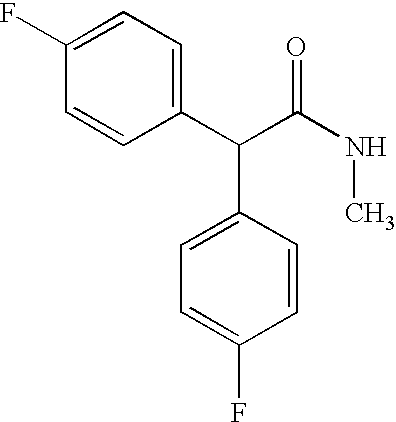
C(C(NC)=O)(C1=CC=C(F)C=C1)C1=CC=C(F)C=C1
